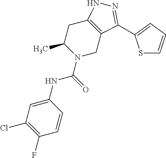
C1C2=C(CN(C(NC3=CC(Cl)=C(F)C=C3)=O)C1C)C(C1=CC=CS1)=NN2
